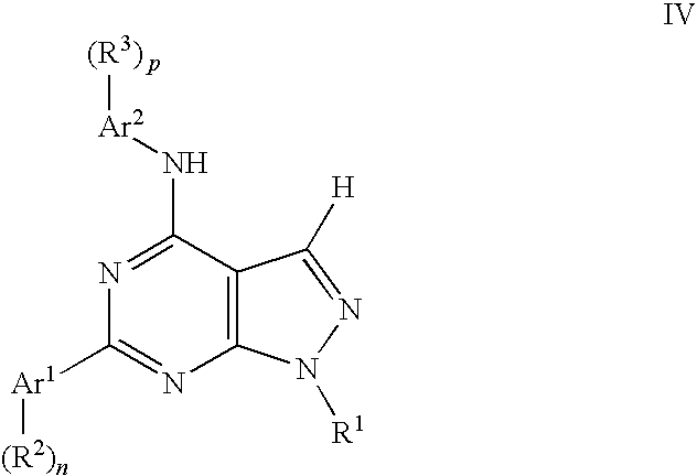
N1=C(N[Ar2][(R3) p])C2=C(N=C1[Ar1][(R2)n])N([R1])N=C2[H]
